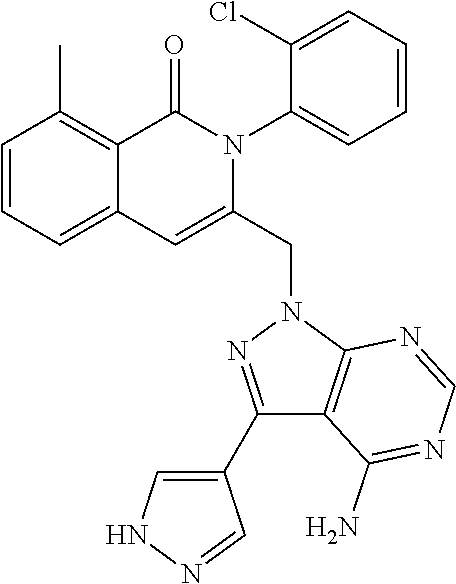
C1=CC=C2C(=C1C)C(=O)N(C1=CC=CC=C1Cl)C(CN1C3=C(C(N)=NC=N3)C(C3=CNN=C3)=N1)=C2
